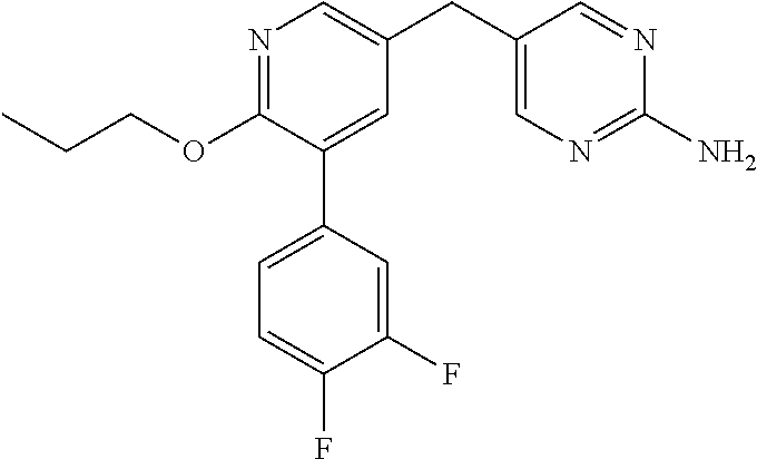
C1(OCCC)=NC=C(CC2=CN=C(N)N=C2)C=C1C1=CC=C(F)C(F)=C1
